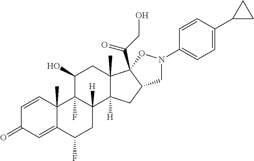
C1=CC2(C)C(=CC1=O)C(F)CC1([H])C2(F)C(O)CC2(C)C1([H])CC1C2(C(CO)=O)ON(C2=CC=C(C3CC3)C=C2)C1
